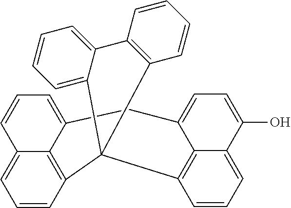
C1=CC=C2C3=C1C1(C4=CC=CC=C4C4=C1C=CC=C4)C1=C4C(=CC=C1)C=CC=C4CC3=CC=C2O
